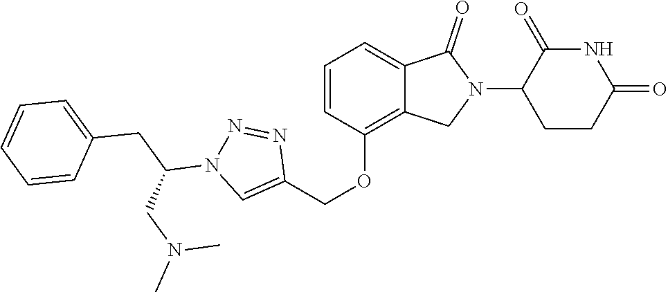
C1(OCC2=CN(C(CC3=CC=CC=C3)CN(C)C)N=N2)=C2C(=CC=C1)C(=O)N(C1CCC(=O)NC1=O)C2
